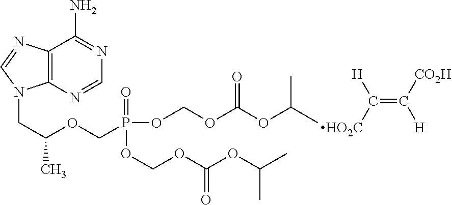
C12=C(N=CN=C1N)N(CC(C)OCP(=O)(OCOC(OC(C)C)=O)OCOC(OC(C)C)=O)C=N2.C(=C([CO2H])[H])([HO2C])[H]
